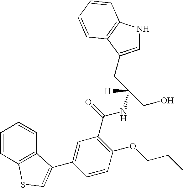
C1=C(CC(NC(C2=C(OCCC)C=CC(C3=CSC4=C3C=CC=C4)=C2)=O)(CO)[H])C2=C(N1)C=CC=C2
